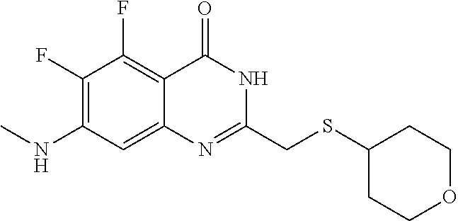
C1(F)=C(NC)C=C2C(=C1F)C(=O)NC(CSC1CCOCC1)=N2
